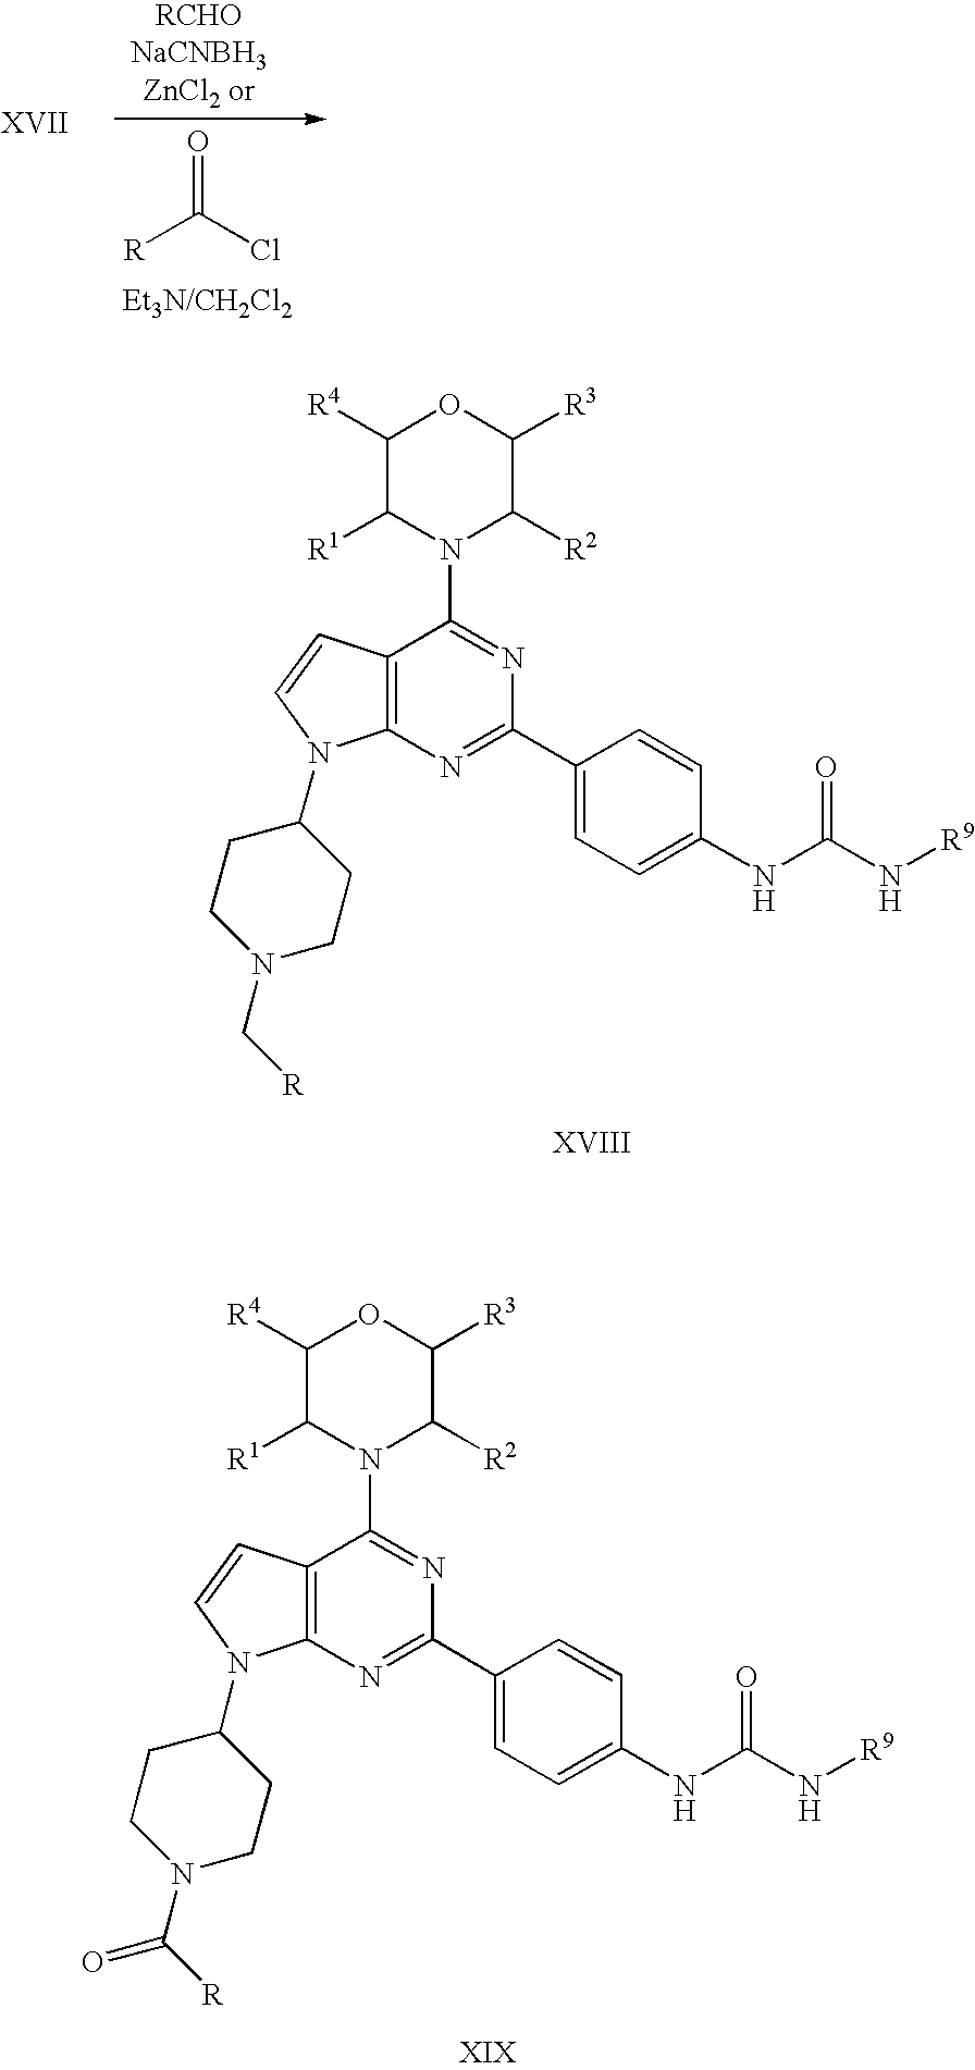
[R]C(Cl)=O.C12=C(N=C(C3=CC=C(NC(N[R9])=O)C=C3)N=C1N1C([R2])C([R3])OC([R4])C1[R1])N(C1CCN(C[R])CC1)C=C2.C12=C(N=C(C3=CC=C(NC(N[R9])=O)C=C3)N=C1N1C([R2])C([R3])OC([R4])C1[R1])N(C1CCN(C([R])=O)CC1)C=C2
